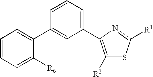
C1=CC=C([R6])C(C2=CC(C3=C([R2])SC([R1])=N3)=CC=C2)=C1
